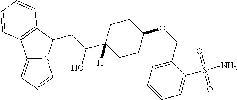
C12=CN=CN1C(CC(C1([H])CCC(OCC3=CC=CC=C3S(N)(=O)=O)CC1)O)C1=C2C=CC=C1
